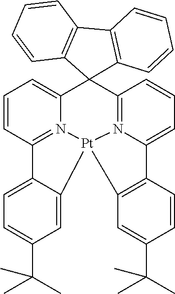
C1=CC2=N3C(=C1)C1(C4=N5[Pt]3(C3=CC(C(C)(C)C)=CC=C23)C2=C(C5=CC=C4)C=CC(C(C)(C)C)=C2)C2=C(C3=C1C=CC=C3)C=CC=C2
